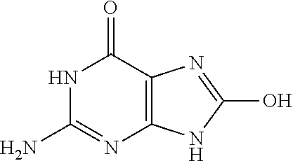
N1C(N)=NC2=C(C1=O)N=C(O)N2
